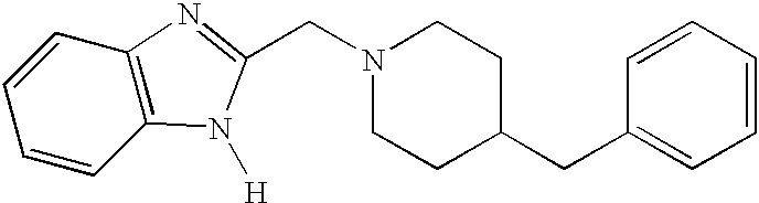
C1=CC2=C(C=C1)N([H])C(CN1CCC(CC3=CC=CC=C3)CC1)=N2
